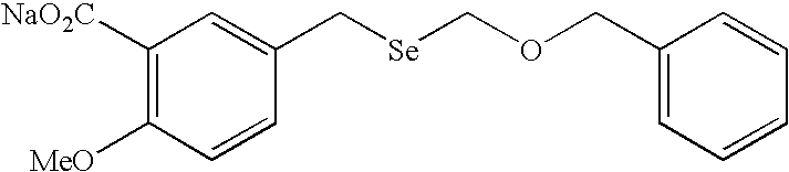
C1([NaO2C])=C([MeO])C=CC(C[Se]COCC2=CC=CC=C2)=C1
